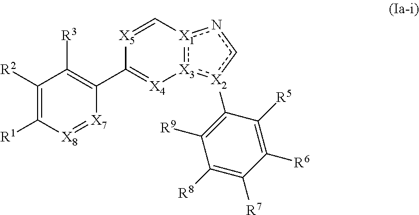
C1([R2])=C([R1])[X8]=[X7]C(C2=[X4][X3]3:[X1](nc[X2]:3C3=C([R9])C([R8])=C([R7])C([R6])=C3[R5])C=[X5]2)=C1[R3]
